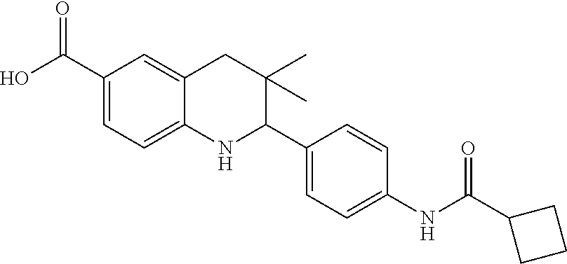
C1(C(O)=O)=CC=C2C(=C1)CC(C)(C)C(C1=CC=C(NC(C3CCC3)=O)C=C1)N2
